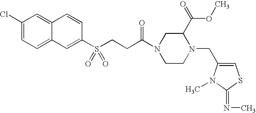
C1(Cl)=CC=C2C(=C1)C=CC(S(CCC(N1CCN(CC3=CSC(=NC)N3C)C(C(=O)OC)C1)=O)(=O)=O)=C2
